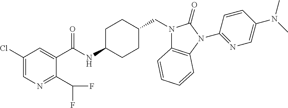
C1(Cl)=CN=C(C(F)F)C(C(NC2CCC(CN3C4=C(N(C5=NC=C(N(C)C)C=C5)C3=O)C=CC=C4)CC2)=O)=C1
